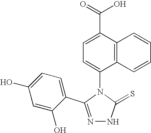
N1=C(C2=CC=C(O)C=C2O)N(C2=CC=C(C(O)=O)C3=C2C=CC=C3)C(=S)N1
